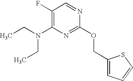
C1(F)=C(N(CC)CC)N=C(OCC2=CC=CS2)N=C1
